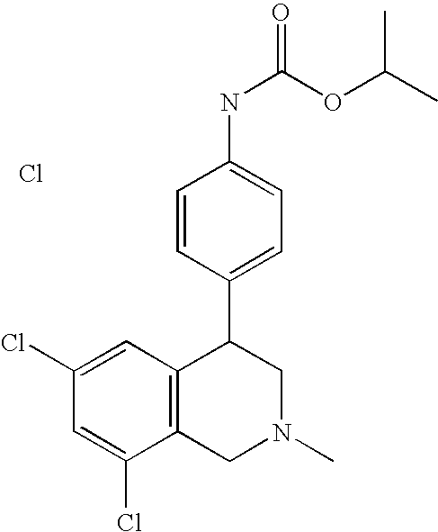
C1(Cl)=CC2=C(C(Cl)=C1)CN(C)CC2C1=CC=C(NC(=O)OC(C)C)C=C1.Cl
